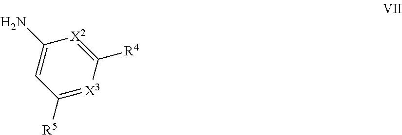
NC1=CC([R5])=[X3]C([R4])=[X2]1
